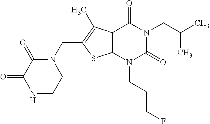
C12=C(N(CCCF)C(=O)N(CC(C)C)C1=O)SC(CN1C(=O)C(=O)NCC1)=C2C
